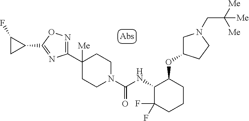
C1(C2([Me])CCN(C(NC3C(F)(F)CCCC3OC3CN(CC([Me])([Me])[Me])CC3)=O)CC2)=NOC(C2CC2F)=N1
